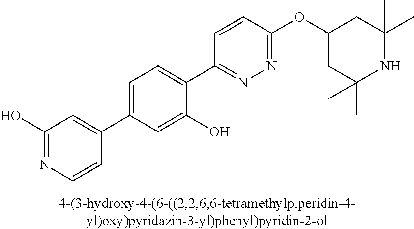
C1(O)=NC=CC(C2=CC=C(C3=NN=C(OC4CC(C)(C)NC(C)(C)C4)C=C3)C(O)=C2)=C1
